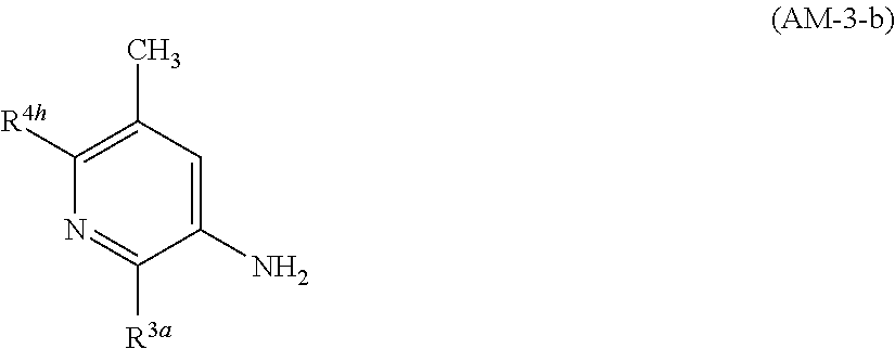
C1(N)=CC(C)=C([R4h])N=C1[R3a]
